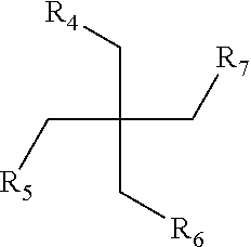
C(C(C[R4])(C[R7])C[R6])[R5]
